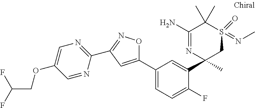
C1(C2=NC=C(OCC(F)F)C=N2)=NOC(C2=CC=C(F)C(C3(C)CS(=NC)(=O)C(C)(C)C(N)=N3)=C2)=C1
